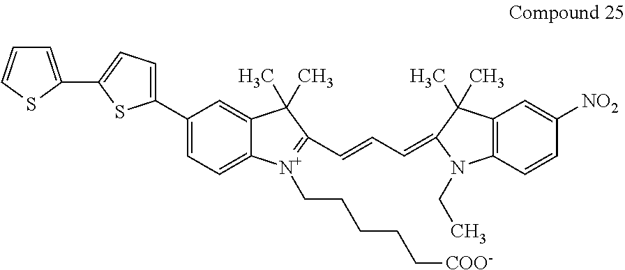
C1(C2=CC=C(C3=CC=CS3)S2)=CC=C2C(=C1)C(C)(C)C(C=CC=C1C(C)(C)C3=C(N1CC)C=CC([NO2])=C3)=[N+]2CCCCC[COO-]
